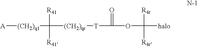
[A][(CH2)q1]C([(CH2)qr][T]C(OC([halo])([R4r])[R4r])=O)([R41])[R41]
